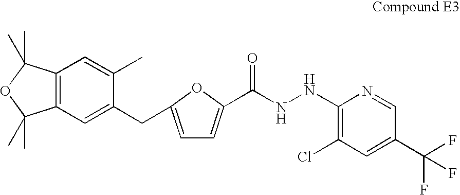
C12=C(C=C(CC3=CC=C(C(NNC4=C(Cl)C=C(C(F)(F)F)C=N4)=O)O3)C(C)=C1)C(C)(C)OC2(C)C
